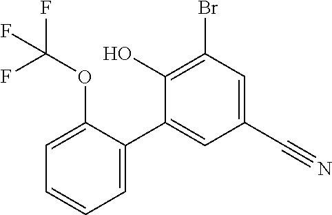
BrC1=C(O)C(C2=CC=CC=C2OC(F)(F)F)=CC(C#N)=C1
